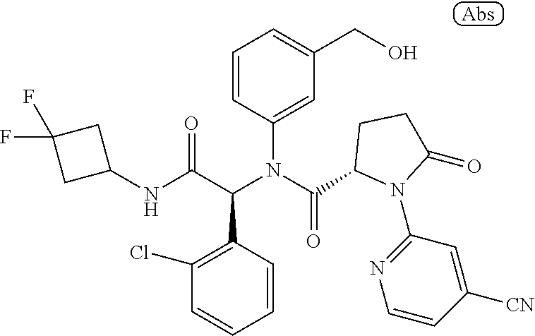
C1=CC(N(C(C2N(C3=NC=CC([CN])=C3)C(=O)CC2)=O)C(C(NC2CC(F)(F)C2)=O)C2=C(Cl)C=CC=C2)=CC(CO)=C1
